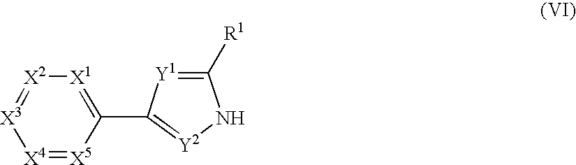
[X4]1=[X5]C(C2=[Y2]NC([R1])=[Y1]2)=[X1][X2]=[X3]1
